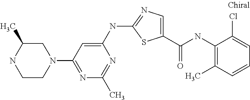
C1(NC(C2=CN=C(NC3=CC(N4CC(C)NCC4)=NC(C)=N3)S2)=O)=C(C)C=CC=C1Cl
